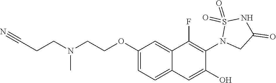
C1(OCCN(CCC#N)C)=CC=C2C(=C1)C(F)=C(N1CC(=O)NS1(=O)=O)C(O)=C2
